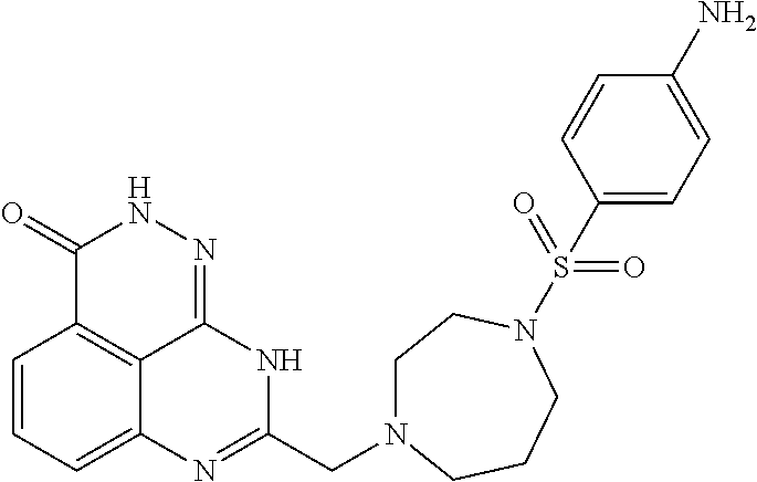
C1=CC=C2C3=C1C(=O)NN=C3NC(CN1CCN(S(=O)(=O)C3=CC=C(N)C=C3)CCC1)=N2
